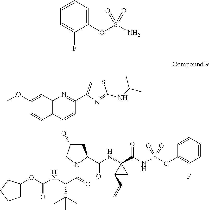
C1(OS(N)(=O)=O)=CC=CC=C1F.C12=C(C=C(OC)C=C1)N=C(C1=CSC(NC(C)C)=N1)C=C2OC1CC(C(NC2(C(NS(=O)(=O)OC3=C(F)C=CC=C3)=O)C(C=C)C2)=O)N(C(=O)C(NC(OC2CCCC2)=O)C(C)(C)C)C1
